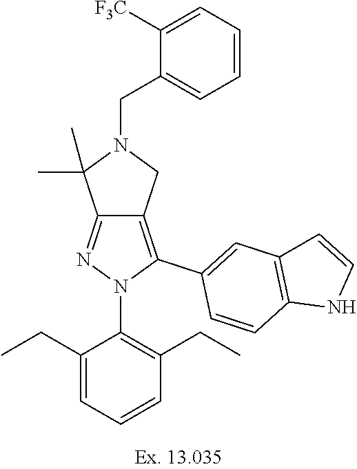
C12=NN(C3=C(CC)C=CC=C3CC)C(C3=CC4=C(C=C3)NC=C4)=C1CN(CC1=CC=CC=C1[F3C])C2(C)C
